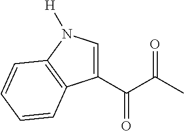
C(C1=CN([H])C2=C1C=CC=C2)(C(C)=O)=O
